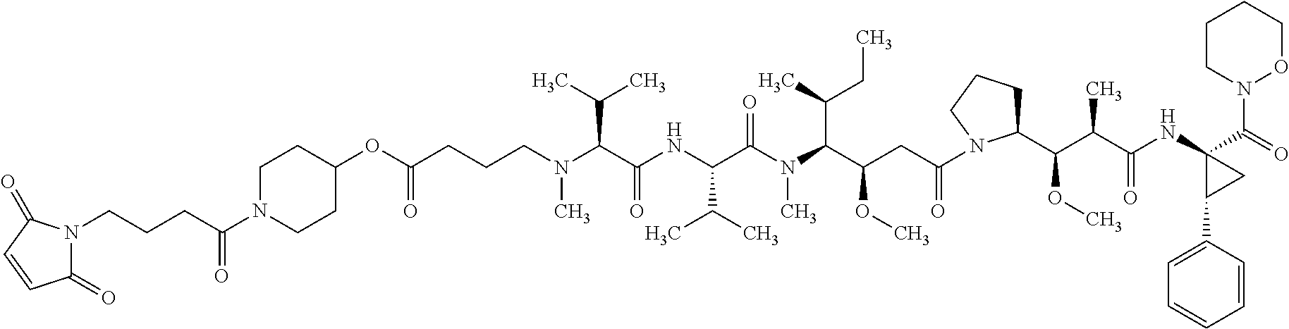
C1(OC(CCCN(C(C(NC(C(N(C)C(C(CC)C)C(OC)CC(=O)N2C(C(OC)C(C(=O)NC3(C(=O)N4OCCCC4)CC3C3=CC=CC=C3)C)CCC2)=O)C(C)C)=O)C(C)C)C)=O)CCN(C(CCCN2C(=O)C=CC2=O)=O)CC1
